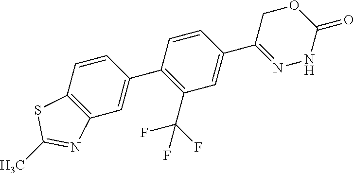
C1=CC2=C(C=C1C1=C(C(F)(F)F)C=C(C3=NNC(=O)OC3)C=C1)N=C(C)S2
